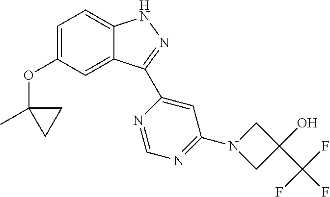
C1=C(OC2(C)CC2)C=C2C(=C1)NN=C2C1=CC(N2CC(O)(C(F)(F)F)C2)=NC=N1
